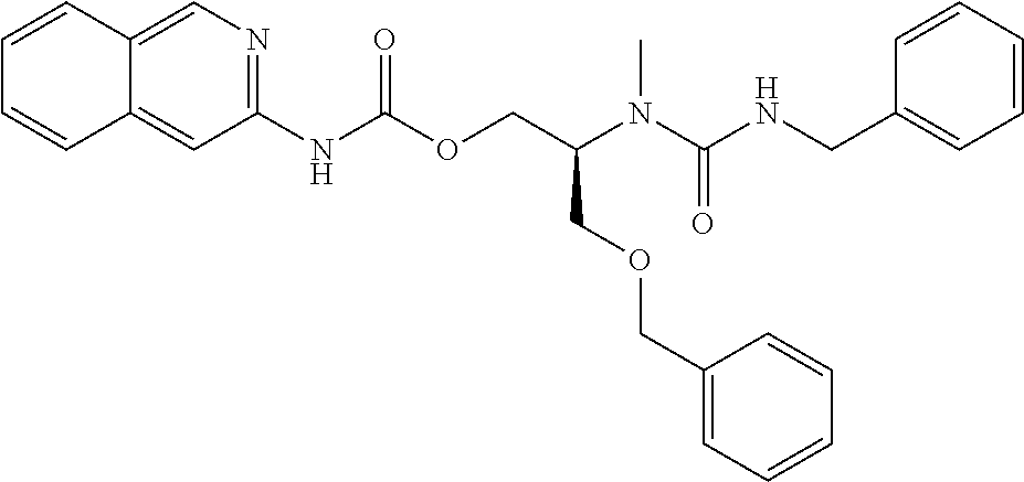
C1=CC(CNC(N(C(COC(NC2=NC=C3C(=C2)C=CC=C3)=O)COCC2=CC=CC=C2)C)=O)=CC=C1
